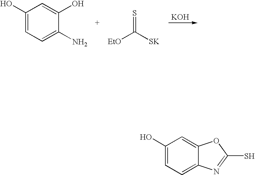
[KOH].C1(O)=CC=C(N)C(O)=C1.[EtO]C([SK])=S.C1(O)=CC=C2C(=C1)OC(S)=N2
